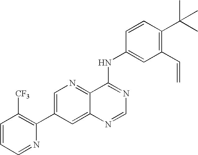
C1=CC=NC(C2=CN=C3C(=C2)N=CN=C3NC2=CC(C=C)=C(C(C)(C)C)C=C2)=C1[CF3]
